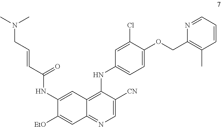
C1(NC2=CC=C(OCC3=C(C)C=CC=N3)C(Cl)=C2)=C2C(=NC=C1[CN])C=C([EtO])C(NC(C=CCN(C)C)=O)=C2
